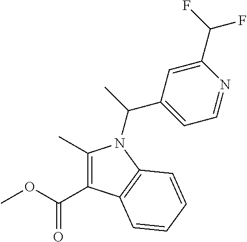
C1(C)=C(C(=O)OC)C2=C(N1C(C1=CC=NC(C(F)F)=C1)C)C=CC=C2
